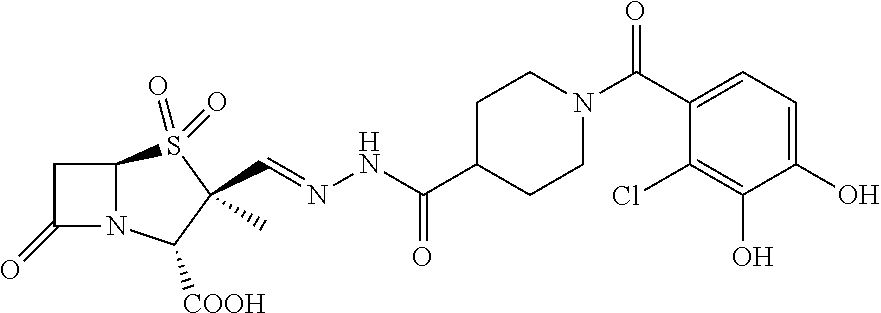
C1C(=O)N2C1S(=O)(=O)C(C=NNC(C1CCN(C(C3=CC=C(O)C(O)=C3Cl)=O)CC1)=O)(C)C2[COOH]
